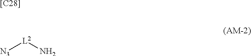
[[C28]].[N3][L2]N
